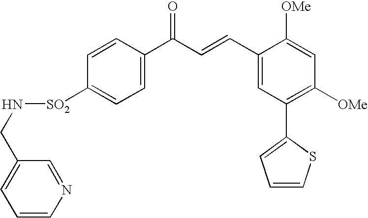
C1=C([SO2]NCC2=CC=CN=C2)C=CC(C(C=CC2=CC(C3=CC=CS3)=C([OMe])C=C2[OMe])=O)=C1
